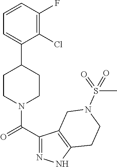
C1=CC(F)=C(Cl)C(C2CCN(C(C3=NNC4=C3CN(S(=O)(C)=O)CC4)=O)CC2)=C1
